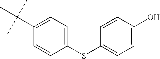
C1=C(SC2=CC=C(O)C=C2)C=CC(C(C)(C)C)=C1
